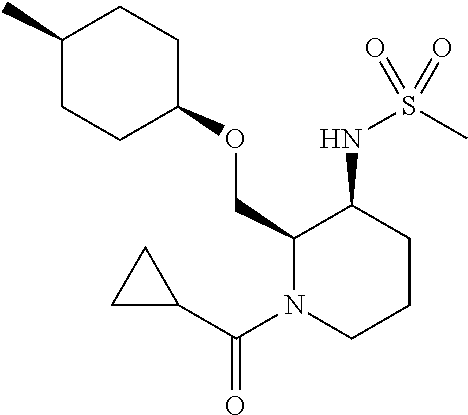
O(CC1C(NS(C)(=O)=O)CCCN1C(C1CC1)=O)C1CCC(C)CC1
